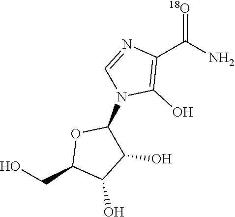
C1(C(N)=[18O])=C(O)N(C2OC(CO)C(O)C2O)C=N1
